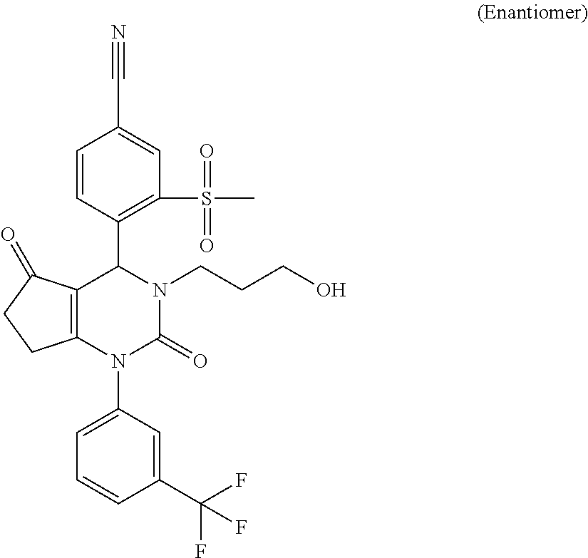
C1=CC(C2C3=C(N(C4=CC=CC(C(F)(F)F)=C4)C(=O)N2CCCO)CCC3=O)=C(S(C)(=O)=O)C=C1C#N
